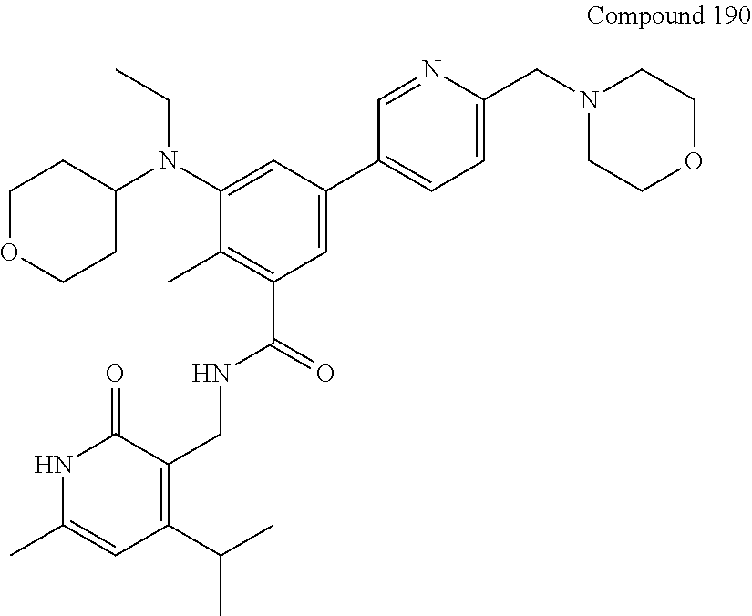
C1OCCC(N(CC)C2=CC(C3=CC=C(CN4CCOCC4)N=C3)=CC(C(NCC3=C(C(C)C)C=C(C)NC3=O)=O)=C2C)C1
